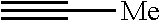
C([Me])#C
